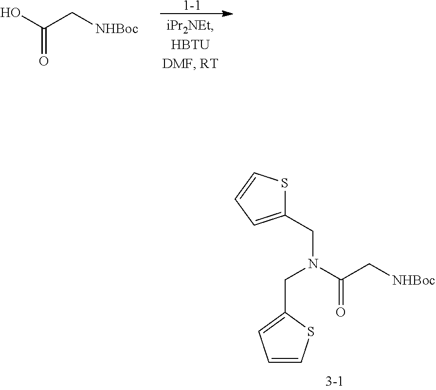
[1-1].C(C[NHBoc])(=O)O.C1(CN(CC2=CC=CS2)C(C[NHBoc])=O)=CC=CS1
